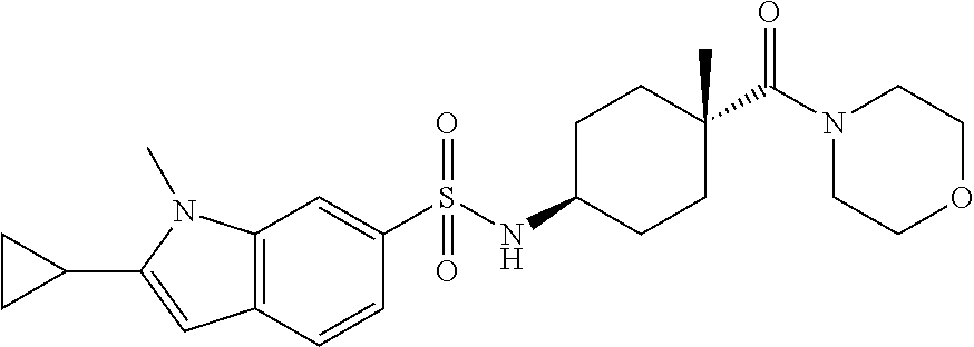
C1CC1C1=CC2=C(N1C)C=C(S(NC1CCC(C(N3CCOCC3)=O)(C)CC1)(=O)=O)C=C2
